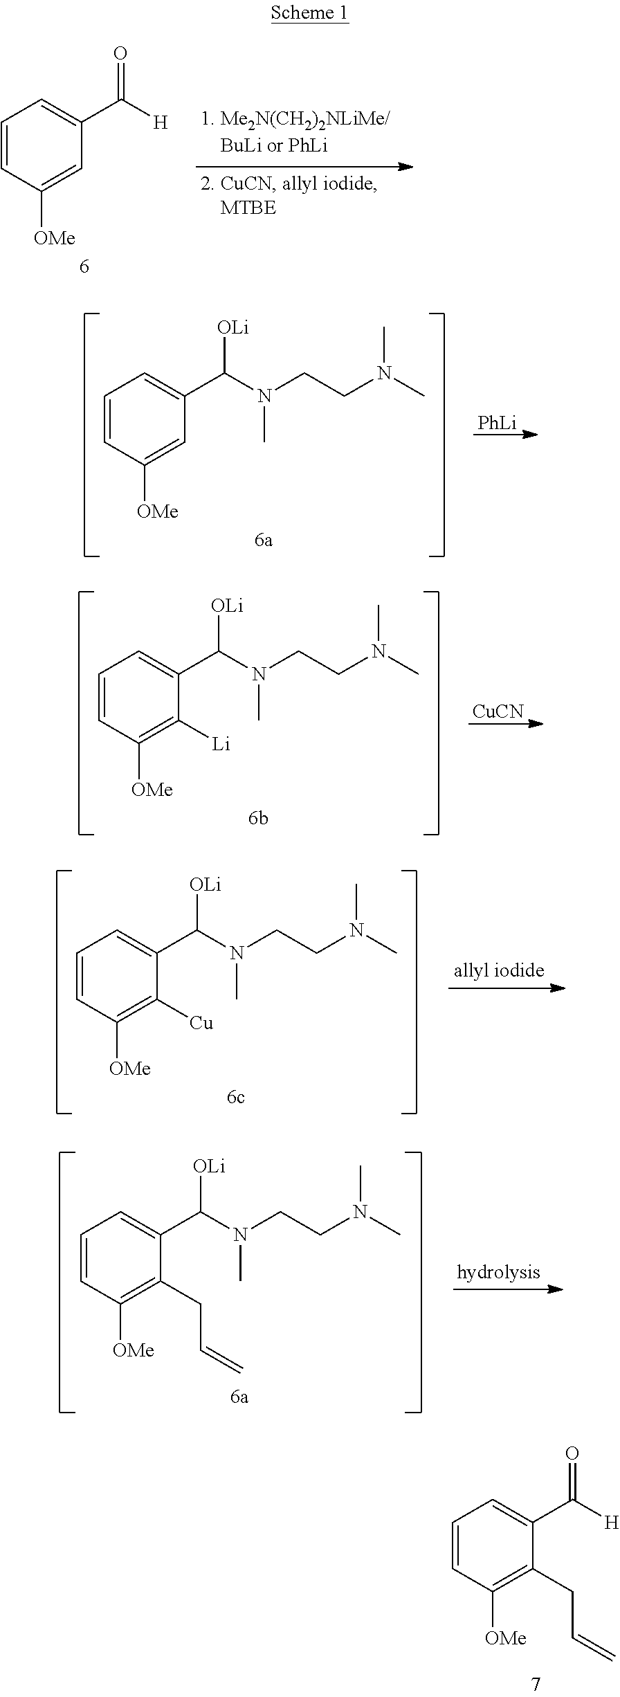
C1=CC([OMe])=CC(C([H])=O)=C1.C1=CC([OMe])=CC(C(N(CCN(C)C)C)[OLi])=C1.[PhLi].C1=CC([OMe])=C([Li])C(C(N(CCN(C)C)C)[OLi])=C1.[CuCN].C1=CC([OMe])=C([Cu])C(C(N(CCN(C)C)C)[OLi])=C1.C1=CC([OMe])=C(CC=C)C(C(N(CCN(C)C)C)[OLi])=C1.C1=CC([OMe])=C(CC=C)C(C([H])=O)=C1
